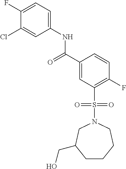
C1(F)=CC=C(NC(C2=CC(S(N3CC(CO)CCCC3)(=O)=O)=C(F)C=C2)=O)C=C1Cl
